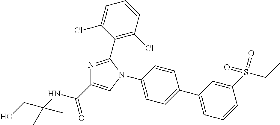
C1(N2C=C(C(NC(CO)(C)C)=O)N=C2C2=C(Cl)C=CC=C2Cl)=CC=C(C2=CC=CC(S(CC)(=O)=O)=C2)C=C1
